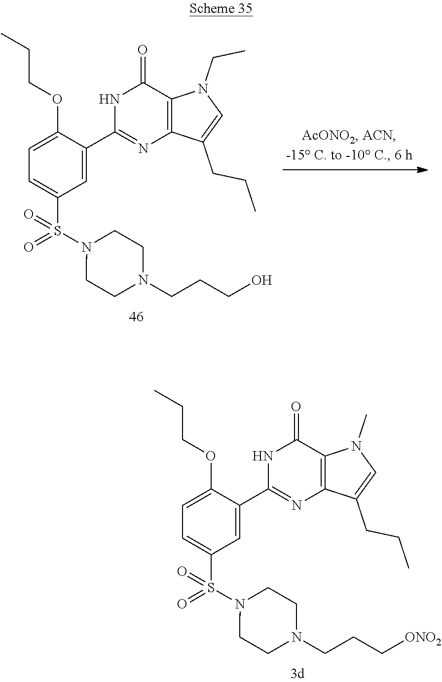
C1=C(OCCC)C(C2=NC3=C(C(=O)N2)N(C)C=C3CCC)=CC(S(N2CCN(CCC[ONO2])CC2)(=O)=O)=C1.C1=C(OCCC)C(C2=NC3=C(C(=O)N2)N(CC)C=C3CCC)=CC(S(N2CCN(CCCO)CC2)(=O)=O)=C1
